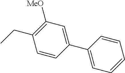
C1([MeO])=C(CC)C=CC(C2=CC=CC=C2)=C1
